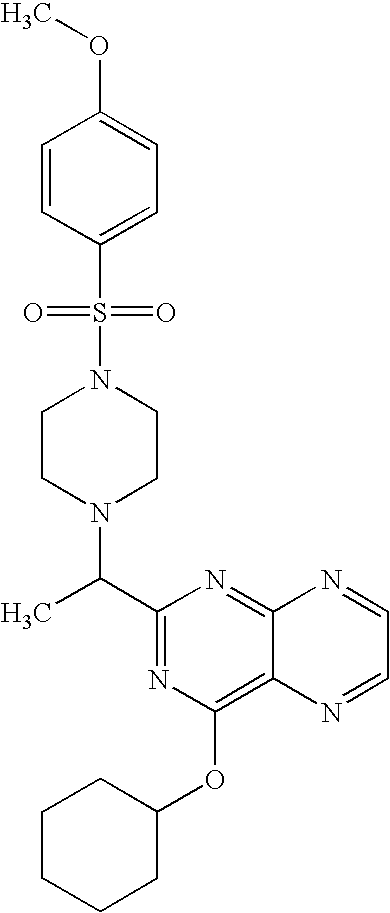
C1(C(N2CCN(S(=O)(=O)C3=CC=C(OC)C=C3)CC2)C)=NC(OC2CCCCC2)=C2C(=N1)N=CC=N2
